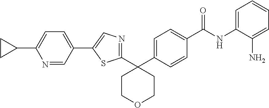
C1=C(C2(C3=NC=C(C4=CC=C(C5CC5)N=C4)S3)CCOCC2)C=CC(C(NC2=CC=CC=C2N)=O)=C1
